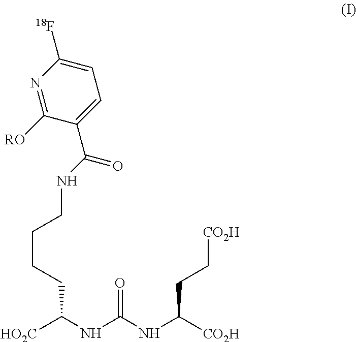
[HO2C]C(NC(NC([CO2H])CC[CO2H])=O)CCCCNC(C1=CC=C([18F])N=C1[RO])=O
